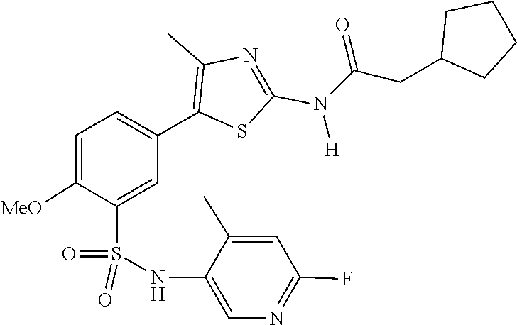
O=S(C1=CC(C2=C(C)N=C(N(C(=O)CC3CCCC3)[H])S2)=CC=C1[MeO])(=O)NC1=CN=C(F)C=C1C
